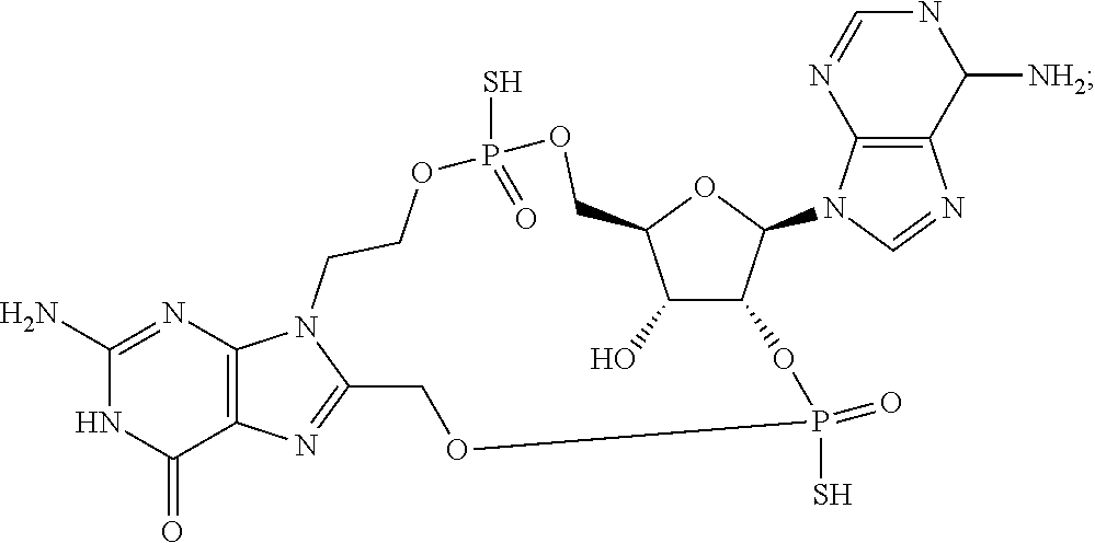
C1(N)=NC2=C(C(=O)N1)N=C1N2CCOP(S)(=O)OCC2OC(N3C=NC4=C3N=CNC4[NH2])C(C2O)OP(S)(=O)OC1
